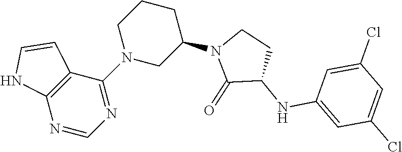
C1(N2CC(N3C(=O)C(NC4=CC(Cl)=CC(Cl)=C4)CC3)CCC2)=NC=NC2=C1C=CN2
